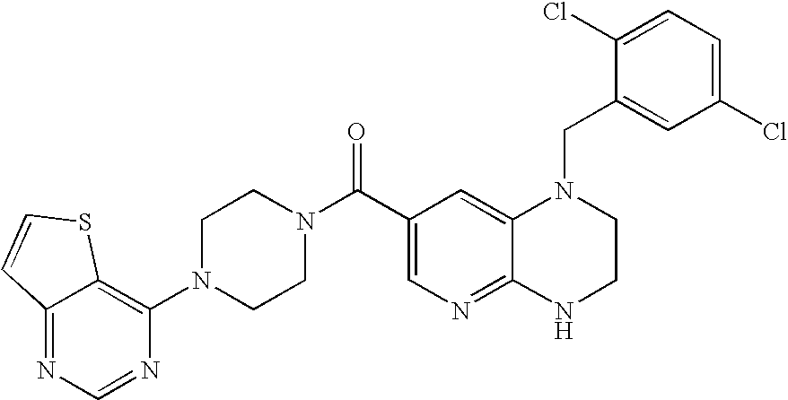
C(C1=CN=C2C(=C1)N(CC1=CC(Cl)=CC=C1Cl)CCN2)(N1CCN(C2=C3C(=NC=N2)C=CS3)CC1)=O
